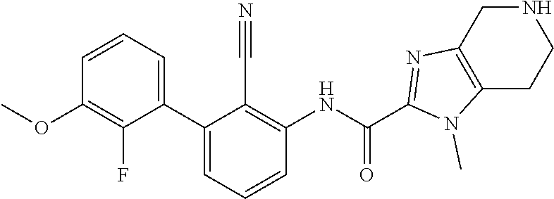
C1(C2=CC=CC(OC)=C2F)=CC=CC(NC(C2=NC3=C(N2C)CCNC3)=O)=C1C#N
